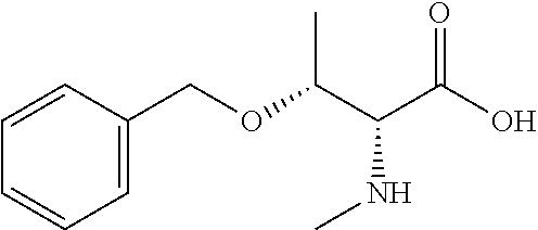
C1=C(COC(C(NC)C(=O)O)C)C=CC=C1
